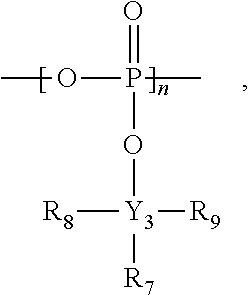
O(P(C)(=O)O[Y3]([R7])([R9])[R8])C
